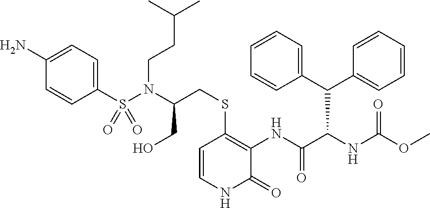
C1(S(N(C(CSC2=C(NC(C(NC(OC)=O)C(C3=CC=CC=C3)C3=CC=CC=C3)=O)C(=O)NC=C2)CO)CCC(C)C)(=O)=O)=CC=C(N)C=C1
